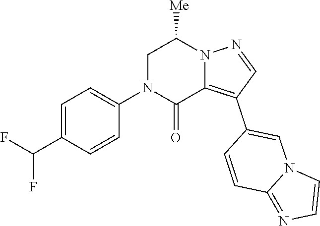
C1=C(C(F)F)C=CC(N2C(=O)C3=C(C4=CN5C(=NC=C5)C=C4)C=NN3C([Me])C2)=C1
